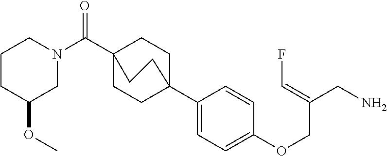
N1(C(C23CCC(C4=CC=C(OCC(CN)=CF)C=C4)(CC2)CC3)=O)CCCC(OC)C1
